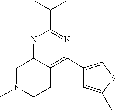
C1N(C)CCC2=C(C3=CSC(C)=C3)N=C(C(C)C)N=C12
